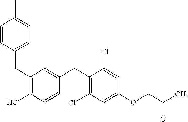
C(C1=C(O)C=CC(CC2=C(Cl)C=C(OCC([OH])=O)C=C2Cl)=C1)C1=CC=C(C)C=C1
